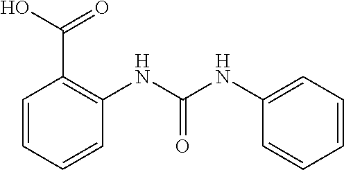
C1=CC=CC(NC(=O)NC2=CC=CC=C2)=C1C(=O)O
